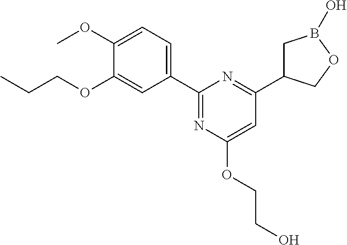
C1(C2=NC(OCCO)=CC(C3CB(O)OC3)=N2)=CC=C(OC)C(OCCC)=C1
